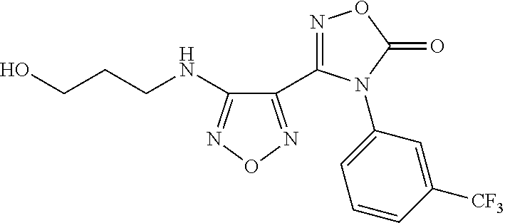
C1(NCCCO)=NON=C1C1=NOC(=O)N1C1=CC=CC([CF3])=C1
